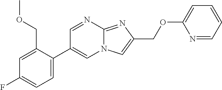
C1=C(C2=CN3C(=NC(COC4=CC=CC=N4)=C3)N=C2)C(COC)=CC(F)=C1
